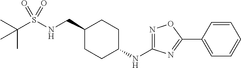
C1(CNS(C(C)(C)C)(=O)=O)CCC(NC2=NOC(C3=CC=CC=C3)=N2)CC1
